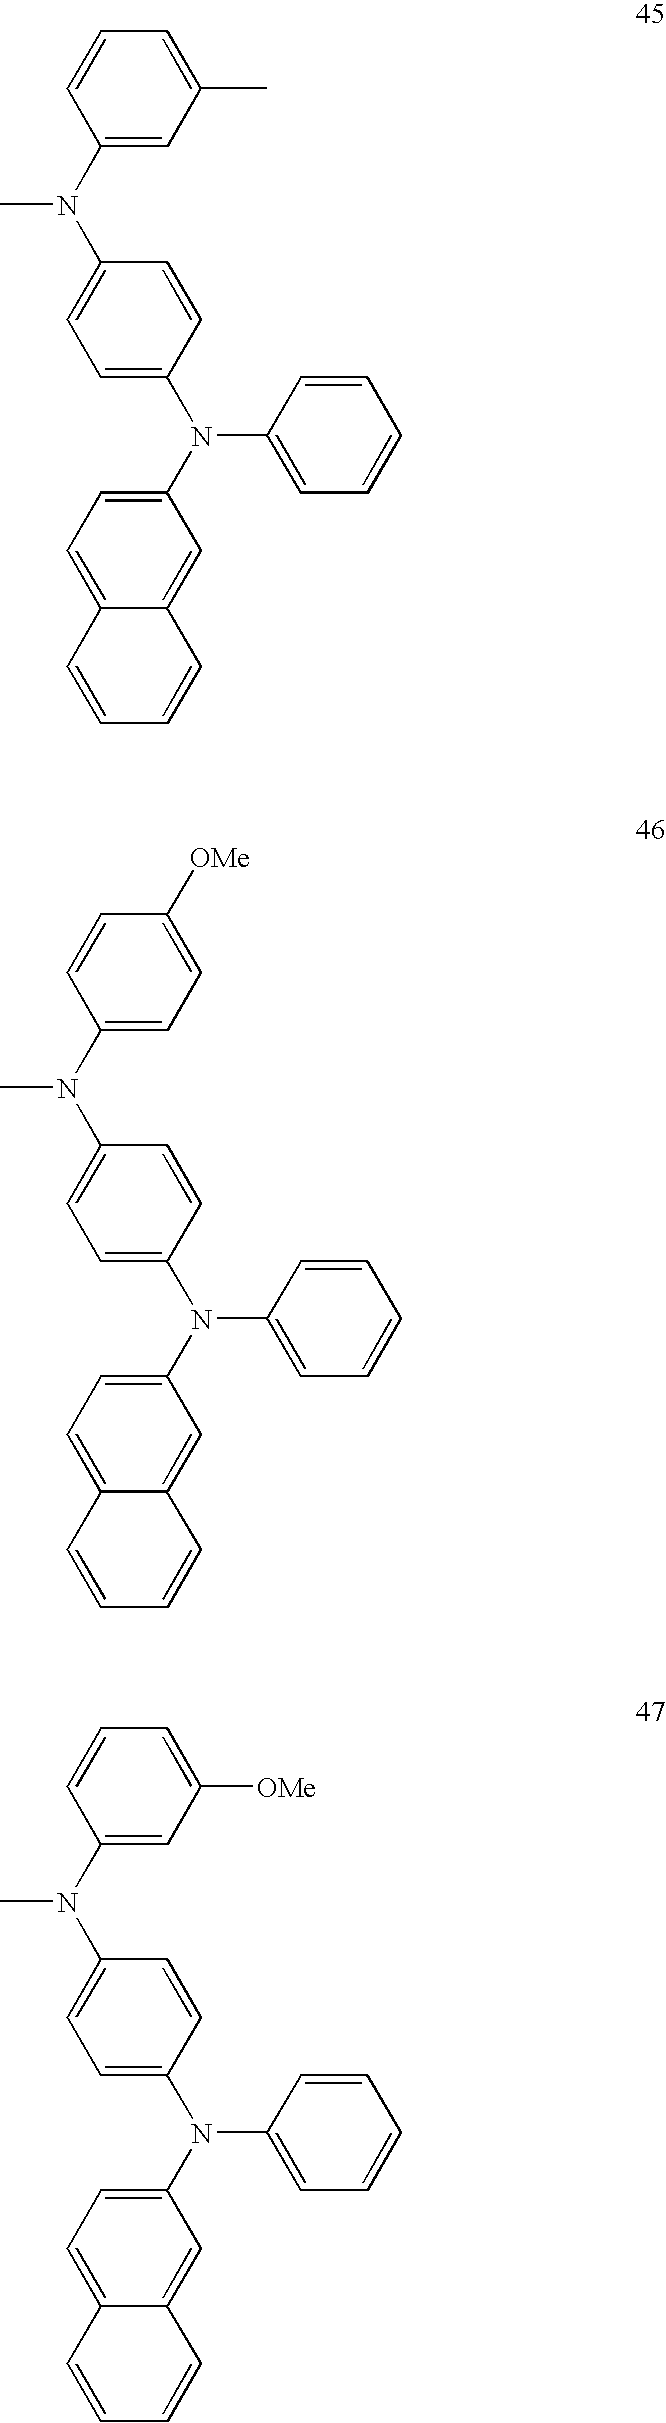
C1=C(N(C2=CC=C(N(C3=CC=C4C(=C3)C=CC=C4)C3=CC=CC=C3)C=C2)C)C=CC=C1C.C1=C(N(C2=CC=C(N(C3=CC=C4C(=C3)C=CC=C4)C3=CC=CC=C3)C=C2)C)C=CC([OMe])=C1.C1=C(N(C2=CC=C(N(C3=CC=C4C(=C3)C=CC=C4)C3=CC=CC=C3)C=C2)C)C=CC=C1[OMe]
